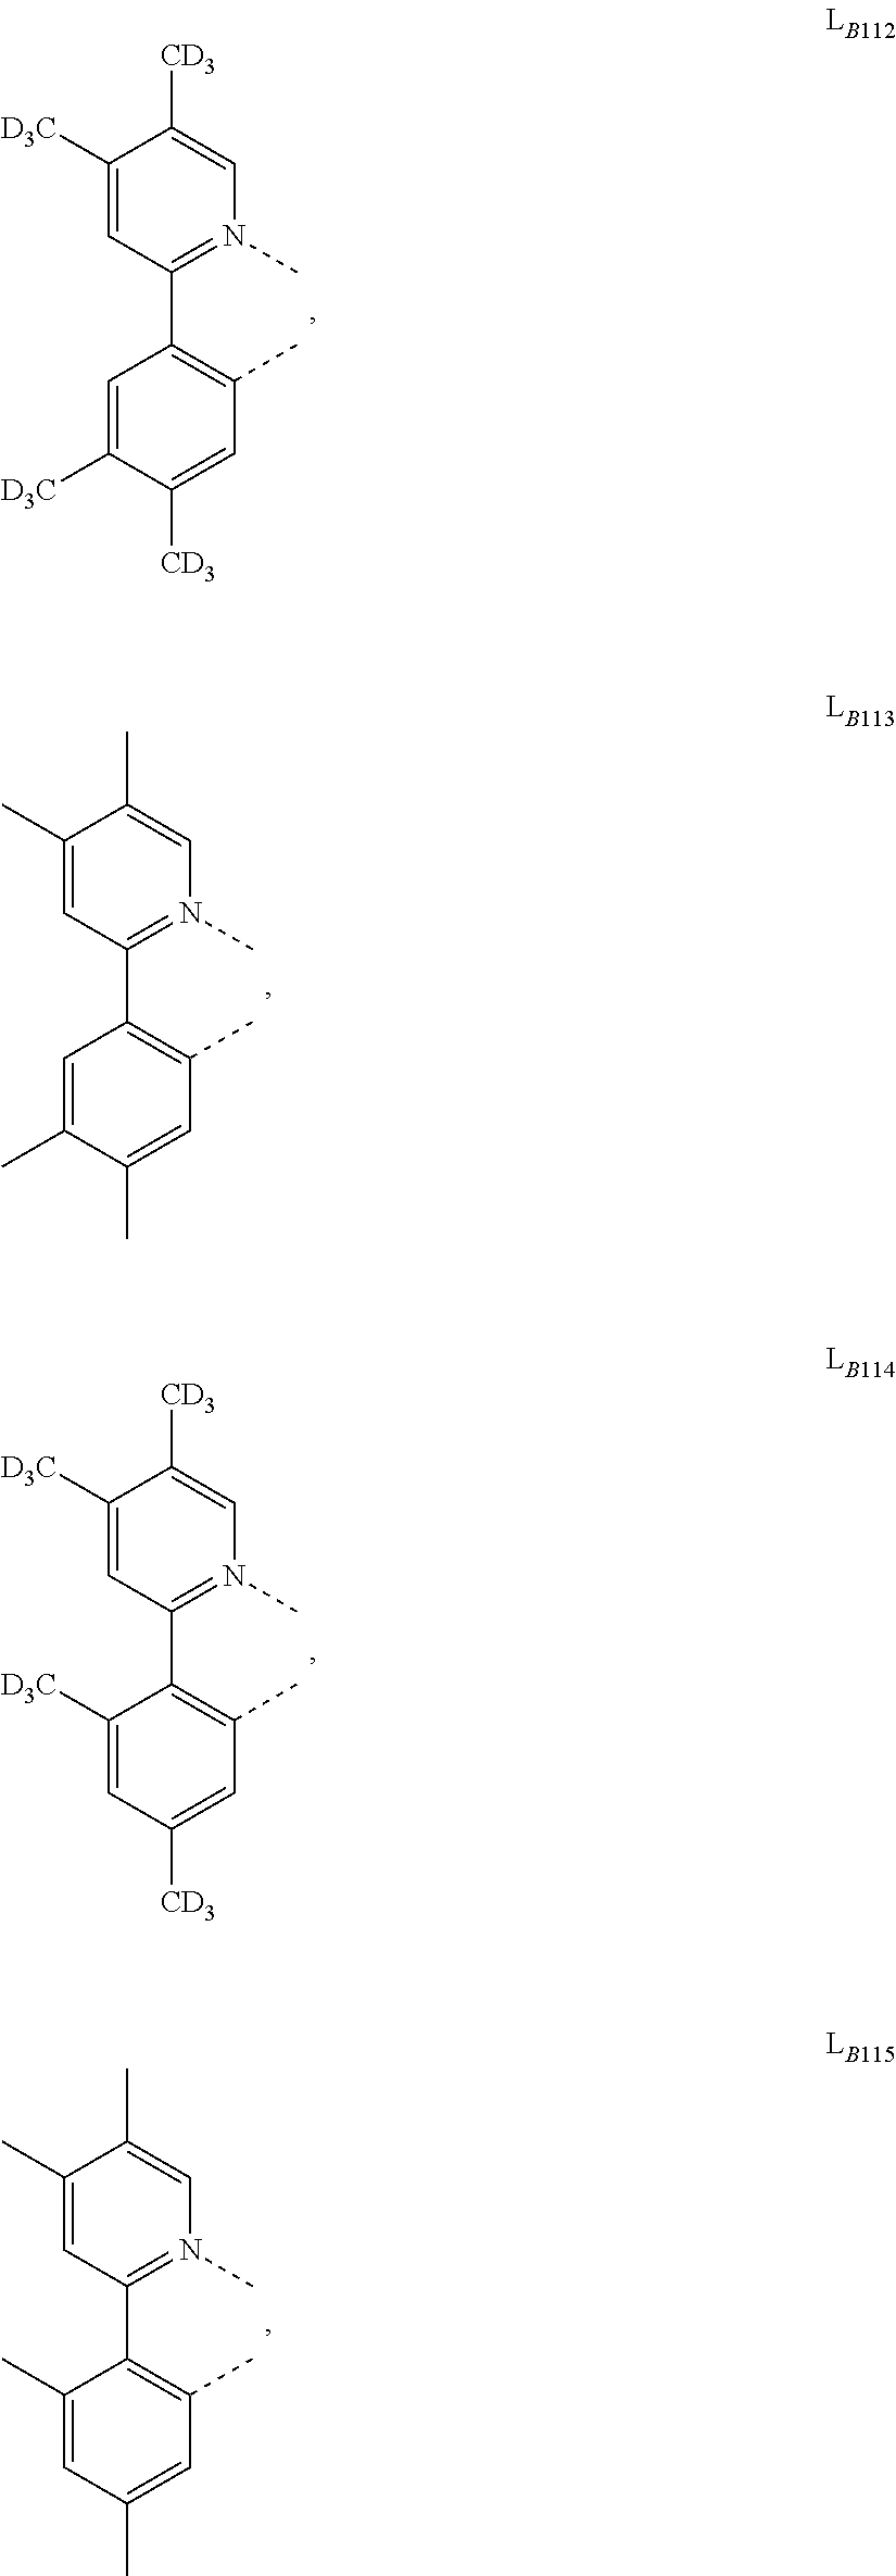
C1=C([D3C])C([CD3])=CC(C)=C1C1=N(C)C=C([CD3])C([D3C])=C1.C1=C(C)C(C)=CC(C)=C1C1=N(C)C=C(C)C(C)=C1.C1([D3C])=CC([CD3])=CC(C)=C1C1=N(C)C=C([CD3])C([D3C])=C1.C1(C)=CC(C)=CC(C)=C1C1=N(C)C=C(C)C(C)=C1
